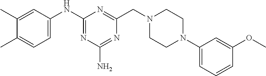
C1(C)=CC(NC2=NC(N)=NC(CN3CCN(C4=CC=CC(OC)=C4)CC3)=N2)=CC=C1C
